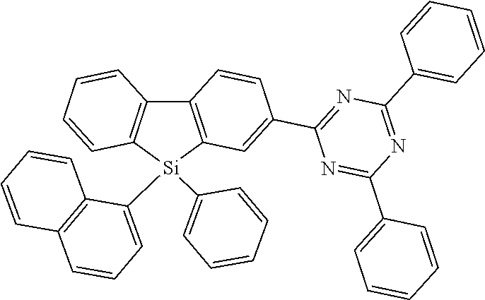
C12=C([Si](C3=CC=CC=C3)(C3=CC=CC4=C3C=CC=C4)C3=C1C=CC=C3)C=C(C1=NC(C3=CC=CC=C3)=NC(C3=CC=CC=C3)=N1)C=C2
